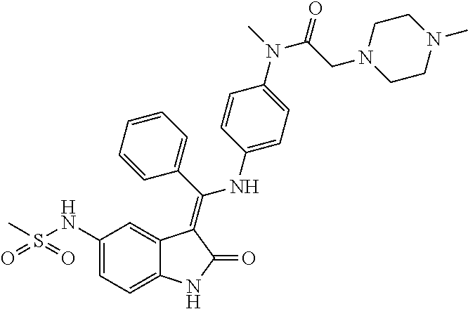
C1(NS(C)(=O)=O)=CC=C2C(=C1)C(=C(C1=CC=CC=C1)NC1=CC=C(N(C)C(CN3CCN(C)CC3)=O)C=C1)C(=O)N2
